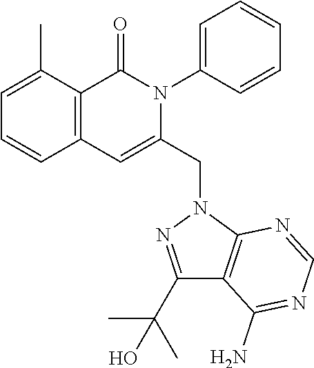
C1=C(C)C2=C(C=C1)C=C(CN1N=C(C(C)(C)O)C3=C1N=CN=C3N)N(C1=CC=CC=C1)C2=O
